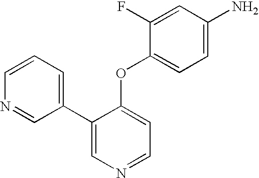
C1(C2=CC=CN=C2)=CN=CC=C1OC1=CC=C(N)C=C1F
